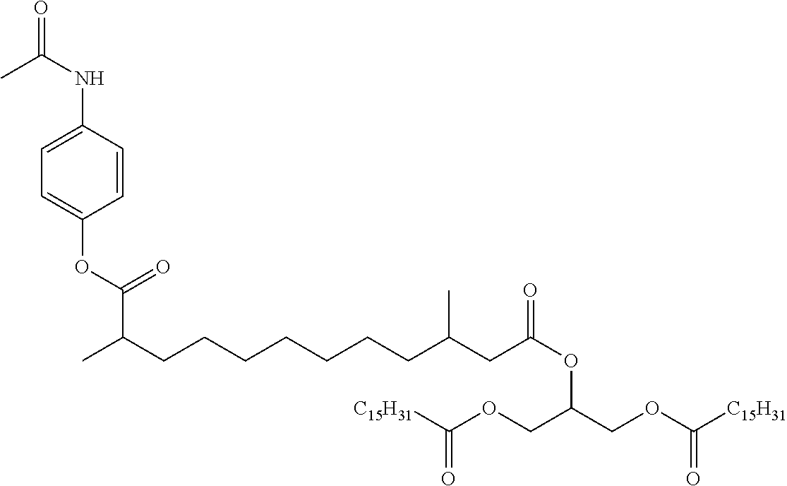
CC(NC1=CC=C(OC(C(CCCCCCCC(CC(OC(COC([C15H31])=O)COC([C15H31])=O)=O)C)C)=O)C=C1)=O
